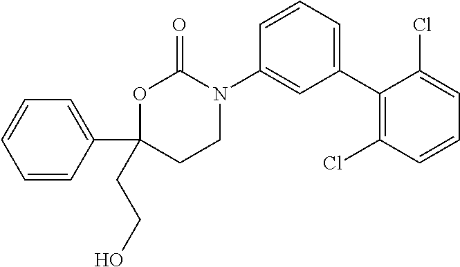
C1=CC(C2(CCO)CCN(C3=CC(C4=C(Cl)C=CC=C4Cl)=CC=C3)C(=O)O2)=CC=C1
